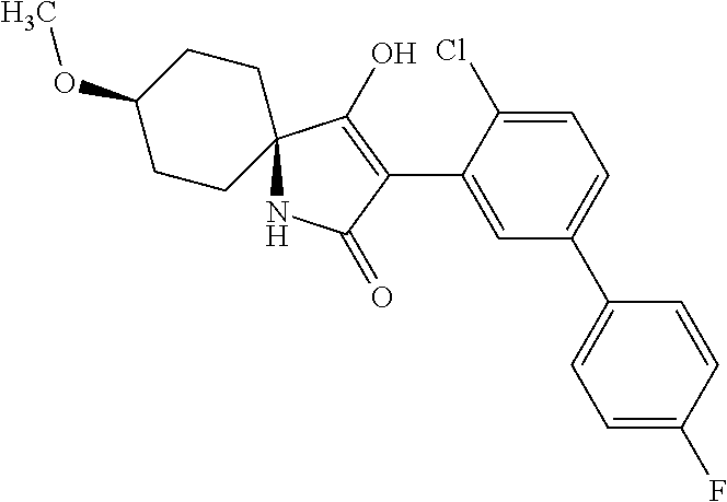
N1C2(C(O)=C(C3=CC(C4=CC=C(F)C=C4)=CC=C3Cl)C1=O)CCC(OC)CC2
